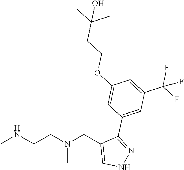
CNCCN(CC1=CNN=C1C1=CC(C(F)(F)F)=CC(OCCC(C)(C)O)=C1)C
